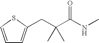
C1=CSC(CC(C(NC)=O)(C)C)=C1
